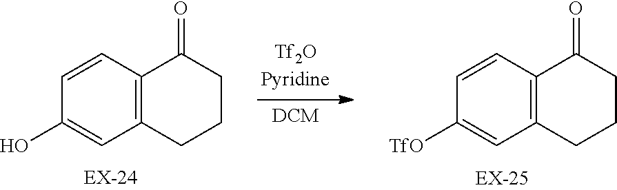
C1(O)=CC2=C(C=C1)C(=O)CCC2.C1([TfO])=CC2=C(C=C1)C(=O)CCC2
